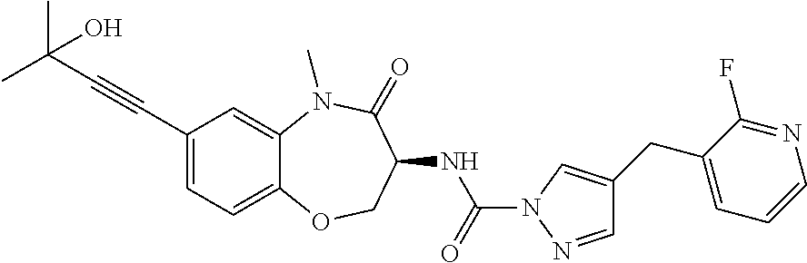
C1(C#CC(C)(O)C)=CC=C2C(=C1)N(C)C(=O)C(NC(N1N=CC(CC3=CC=CN=C3F)=C1)=O)CO2
